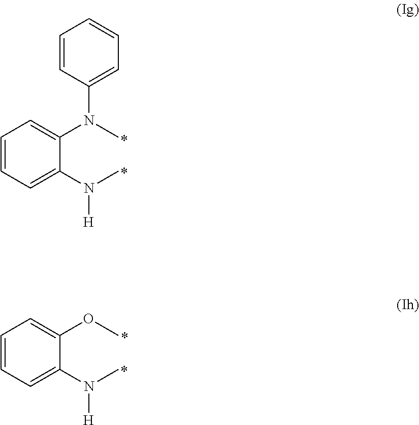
C1=CC(N(C2=CC=CC=C2N(C)[H])C)=CC=C1.C1=CC=C(N(C)[H])C(OC)=C1
